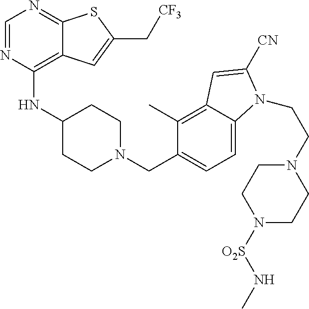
C1=NC(NC2CCN(CC3=CC=C4C(=C3C)C=C([CN])N4CCN3CCN([O2S]NC)CC3)CC2)=C2C(=N1)SC(C[CF3])=C2
